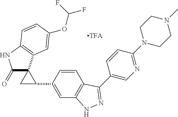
C1(C2=NNC3=C2C=CC(C2CC24C(=O)NC2=C4C=C(OC(F)F)C=C2)=C3)=CN=C(N2CCN(C)CC2)C=C1
